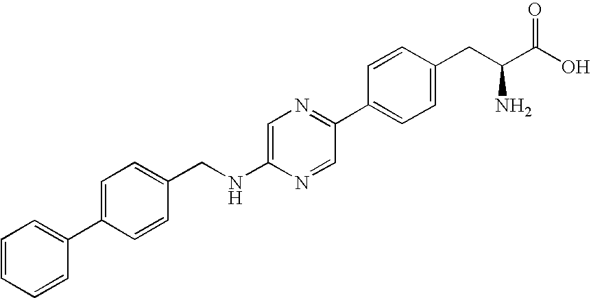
C1=CC=CC(C2=CC=C(CNC3=CN=C(C4=CC=C(CC(C(O)=O)N)C=C4)C=N3)C=C2)=C1
